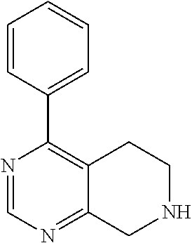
N1=CN=C2C(=C1C1=CC=CC=C1)CCNC2
